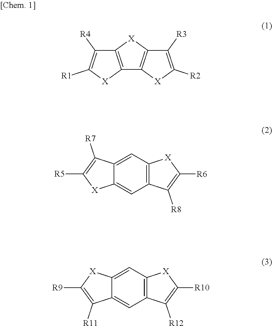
C12=C([X]C([R1])=C1[R4])C1=C([X]2)C([R3])=C([R2])[X]1.C12=CC3=C(C=C1[X]C([R5])=C2[R7])C([R8])=C([R6])[X]3.C12=CC3=C(C=C1C([R11])=C([R9])[X]2)C([R12])=C([R10])[X]3
